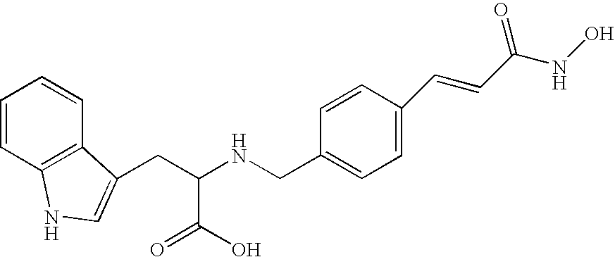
C1=CC2=C(C=C1)C(CC(NCC1=CC=C(C=CC(NO)=O)C=C1)C(O)=O)=CN2
